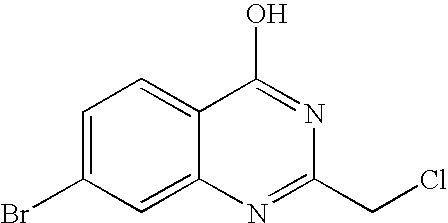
C1=C(Br)C=C2C(=C1)C(O)=NC(CCl)=N2
